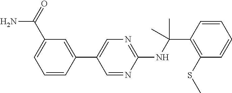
N(C(C1=C(SC)C=CC=C1)(C)C)C1=NC=C(C2=CC(C(=O)N)=CC=C2)C=N1
